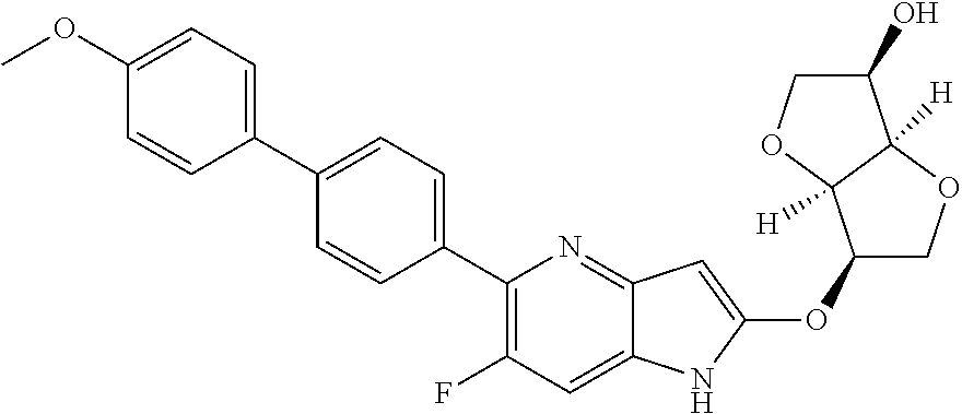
C1(OC2=CC3=NC(C4=CC=C(C5=CC=C(OC)C=C5)C=C4)=C(F)C=C3N2)COC2([H])C1([H])OCC2O
